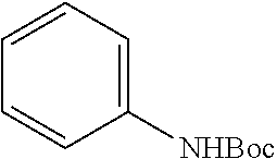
C1([NHBoc])=CC=CC=C1
